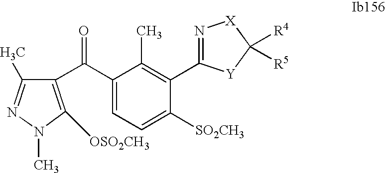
C1(C(C2=C([OSO2CH3])N(C)N=C2C)=O)=CC=C([SO2CH3])C(C2=N[X]C([R4])([R5])[Y]2)=C1C
